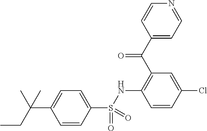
C(C1=CC=C(S(=O)(=O)NC2=C(C(=O)C3=CC=NC=C3)C=C(Cl)C=C2)C=C1)(CC)(C)C
